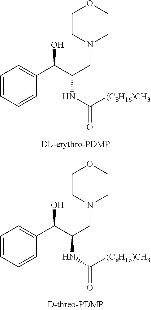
C1=CC=CC(C(C(CN2CCOCC2)NC([(C8H16)CH3])=O)O)=C1.C1=CC=CC(C(C(CN2CCOCC2)NC([(C8H16)CH3])=O)O)=C1
